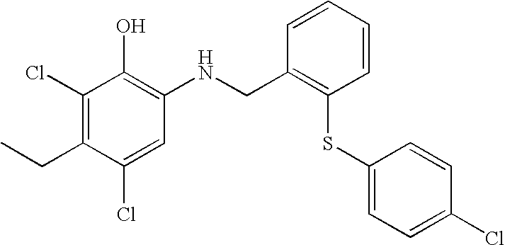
C1(Cl)=CC(NCC2=C(SC3=CC=C(Cl)C=C3)C=CC=C2)=C(O)C(Cl)=C1CC
